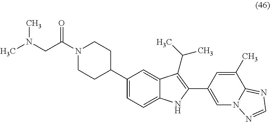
C1(C2CCN(C(CN(C)C)=O)CC2)=CC=C2C(=C1)C(C(C)C)=C(C1=CN3C(=NC=N3)C(C)=C1)N2
